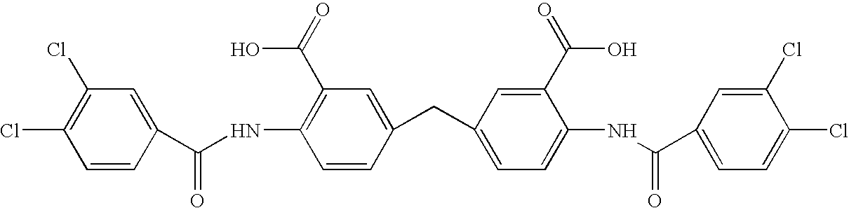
C1(Cl)=C(Cl)C=CC(C(NC2=C(C(=O)O)C=C(CC3=CC=C(NC(C4=CC=C(Cl)C(Cl)=C4)=O)C(C(=O)O)=C3)C=C2)=O)=C1
